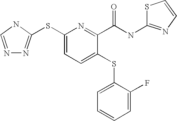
C1(SC2=NN=CN2)=CC=C(SC2=CC=CC=C2F)C(C(NC2=NC=CS2)=O)=N1
